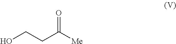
O=C([Me])CCO
